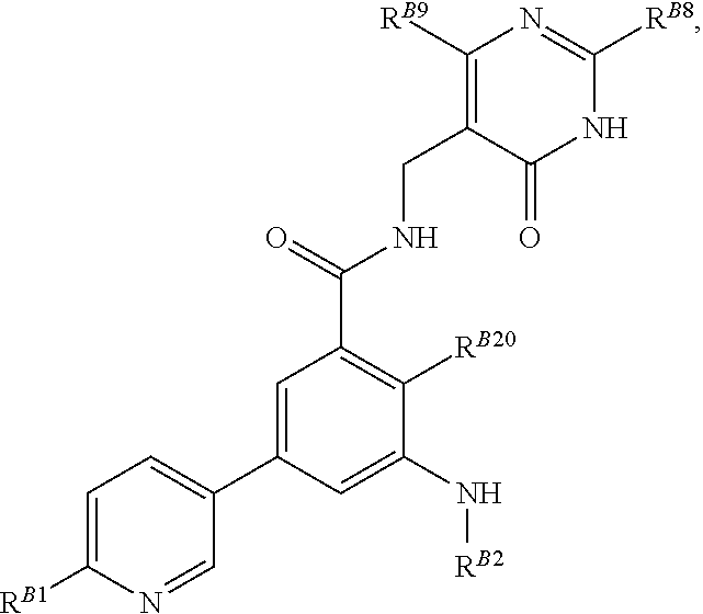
C1=C(C2=CC=C([RB1])N=C2)C=C(N[RB2])C([RB20])=C1C(=O)NCC1=C([RB9])N=C([RB8])NC1=O
